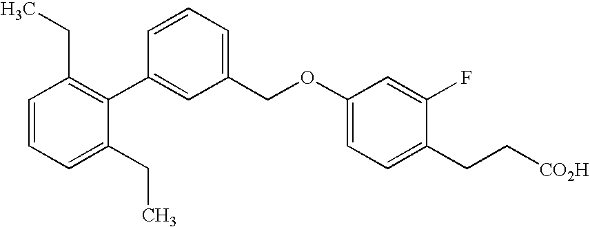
C1(C2=CC(COC3=CC=C(CC[CO2H])C(F)=C3)=CC=C2)=C(CC)C=CC=C1CC
